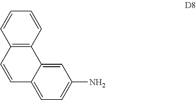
C1=C(N)C=C2C(=C1)C=CC1=C2C=CC=C1
